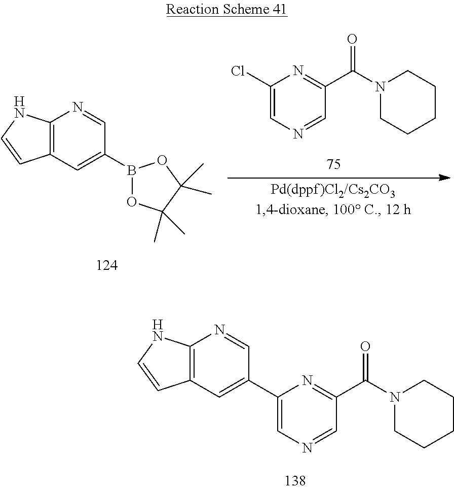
C12=C(C=C(C3=CN=CC(C(=O)N4CCCCC4)=N3)C=N1)C=CN2.C12=C(C=C(B3OC(C)(C)C(C)(C)O3)C=N1)C=CN2.C1(Cl)=CN=CC(C(=O)N2CCCCC2)=N1
